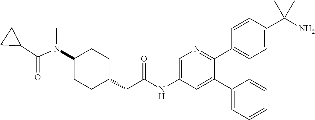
N(C1CCC(CC(NC2=CN=C(C3=CC=C(C(N)(C)C)C=C3)C(C3=CC=CC=C3)=C2)=O)CC1)(C(=O)C1CC1)C
